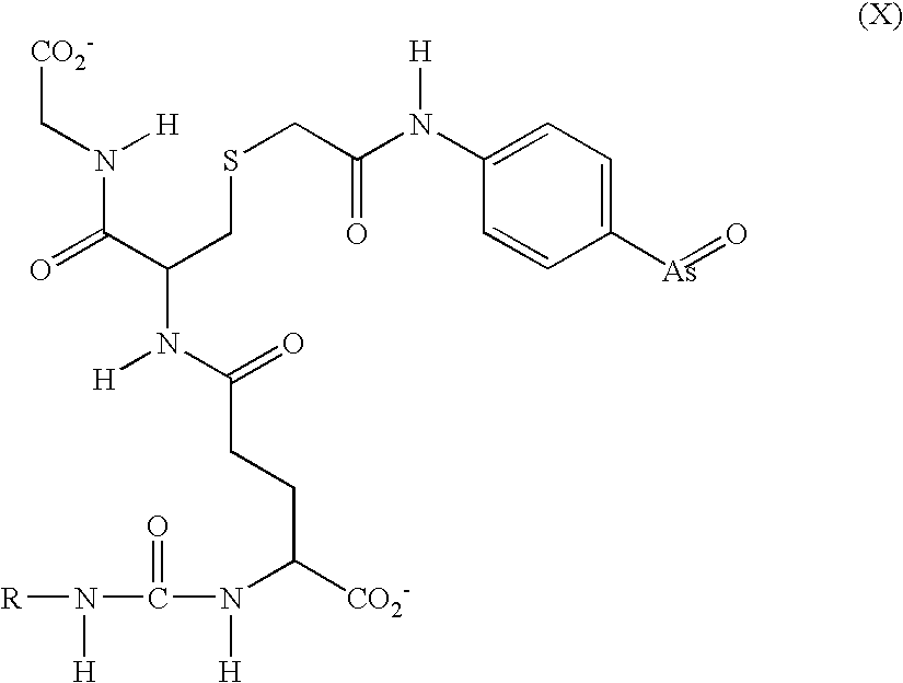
N(C(C(CSCC(N([H])C1=CC=C([As]=O)C=C1)=O)N(C(=O)CCC([CO2-])N(C(N([R])[H])=O)[H])[H])=O)([H])C[CO2-]
